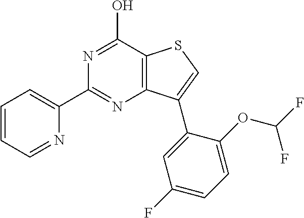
N1=CC=CC=C1C1=NC2=C(C(O)=N1)SC=C2C1=CC(F)=CC=C1OC(F)F
